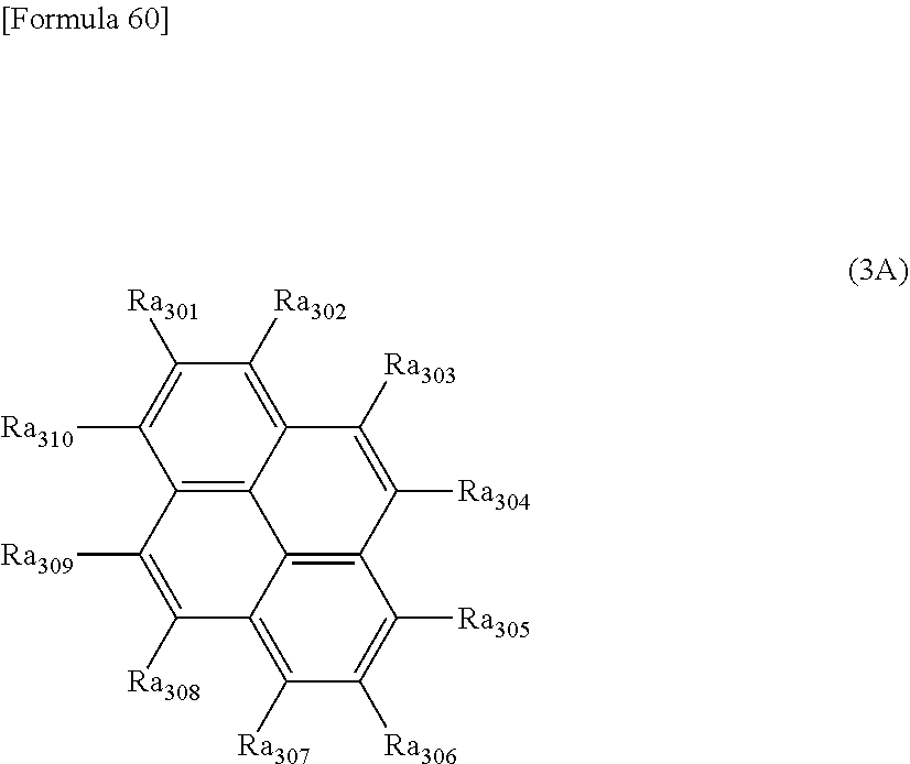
C1([Ra307])=C2C3=C(C([Ra305])=C1[Ra306])C([Ra304])=C([Ra303])C1=C([Ra302])C([Ra301])=C([Ra310])C(=C31)C([Ra309])=C2[Ra308]
